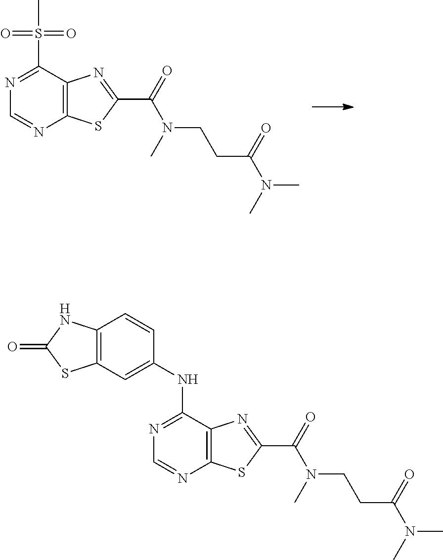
C12=C(C(S(=O)(C)=O)=NC=N1)N=C(C(=O)N(C)CCC(N(C)C)=O)S2.C12=C(C(NC3=CC4=C(C=C3)NC(=O)S4)=NC=N1)N=C(C(=O)N(C)CCC(N(C)C)=O)S2
